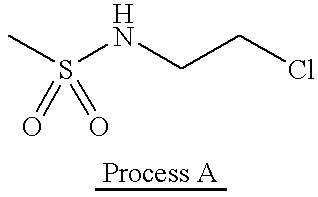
CS(NCCCl)(=O)=O
